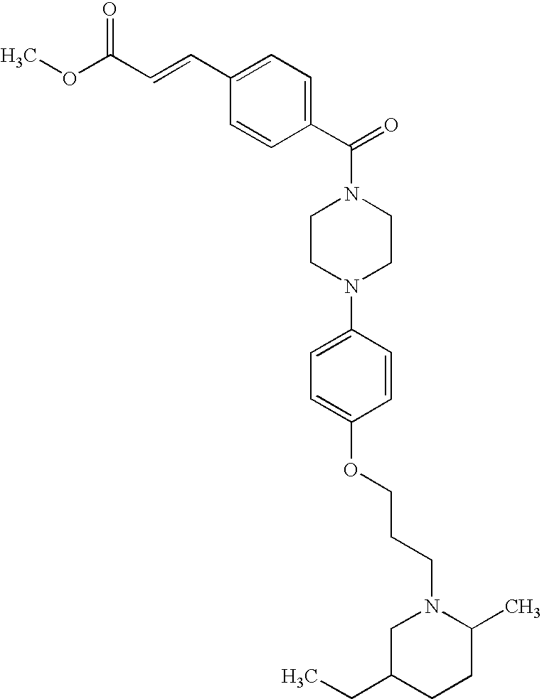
COC(C=CC1=CC=C(C(N2CCN(C3=CC=C(OCCCN4CC(CC)CCC4C)C=C3)CC2)=O)C=C1)=O
